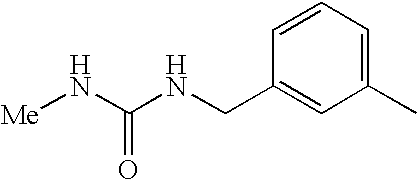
C1(C)=CC=CC(CNC(N[Me])=O)=C1
